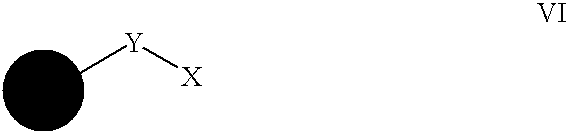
C[Y][X]
